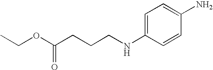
C1=C(NCCCC(OCC)=O)C=CC(N)=C1
